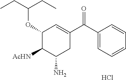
C1(C(C2=CC(OC(CC)CC)C([AcHN])C(N)C2)=O)=CC=CC=C1.Cl
